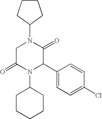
C1(N2CC(=O)N(C3CCCCC3)C(C3=CC=C(Cl)C=C3)C2=O)CCCC1
